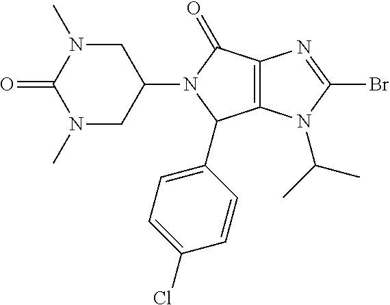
C12=C(N(C(C)C)C(Br)=N1)C(C1=CC=C(Cl)C=C1)N(C1CN(C)C(=O)N(C)C1)C2=O
